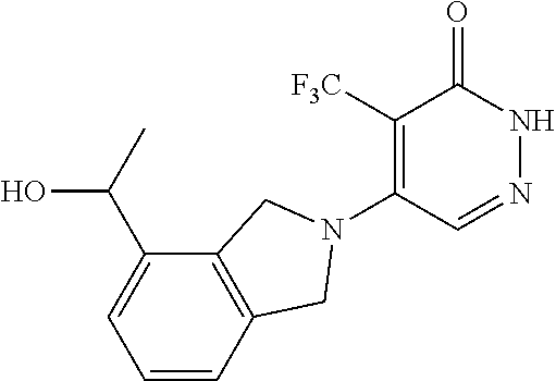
C1([F3C])=C(N2CC3=C(C(C(C)O)=CC=C3)C2)C=NNC1=O
